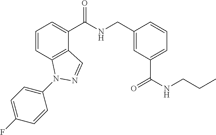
C1=CC2=C(C(C(NCC3=CC(C(NCCC)=O)=CC=C3)=O)=C1)C=NN2C1=CC=C(F)C=C1
